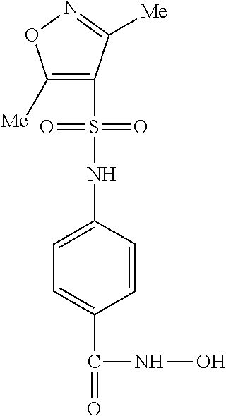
C1([Me])=C(S(NC2=CC=C(C(=O)NO)C=C2)(=O)=O)C([Me])=NO1
